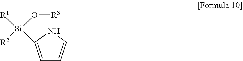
[R2][Si](O[R3])([R1])C1=CC=CN1
